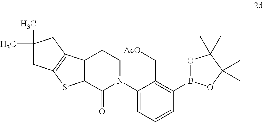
C1(N2CCC3=C(C2=O)SC2=C3CC(C)(C)C2)=CC=CC(B2OC(C)(C)C(C)(C)O2)=C1C[AcO]
